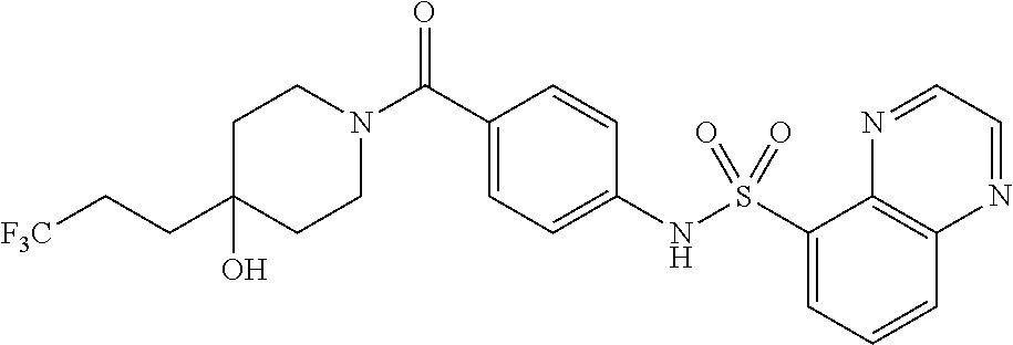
C1(CC[F3C])(O)CCN(C(C2=CC=C(NS(C3=CC=CC4=C3N=CC=N4)(=O)=O)C=C2)=O)CC1
